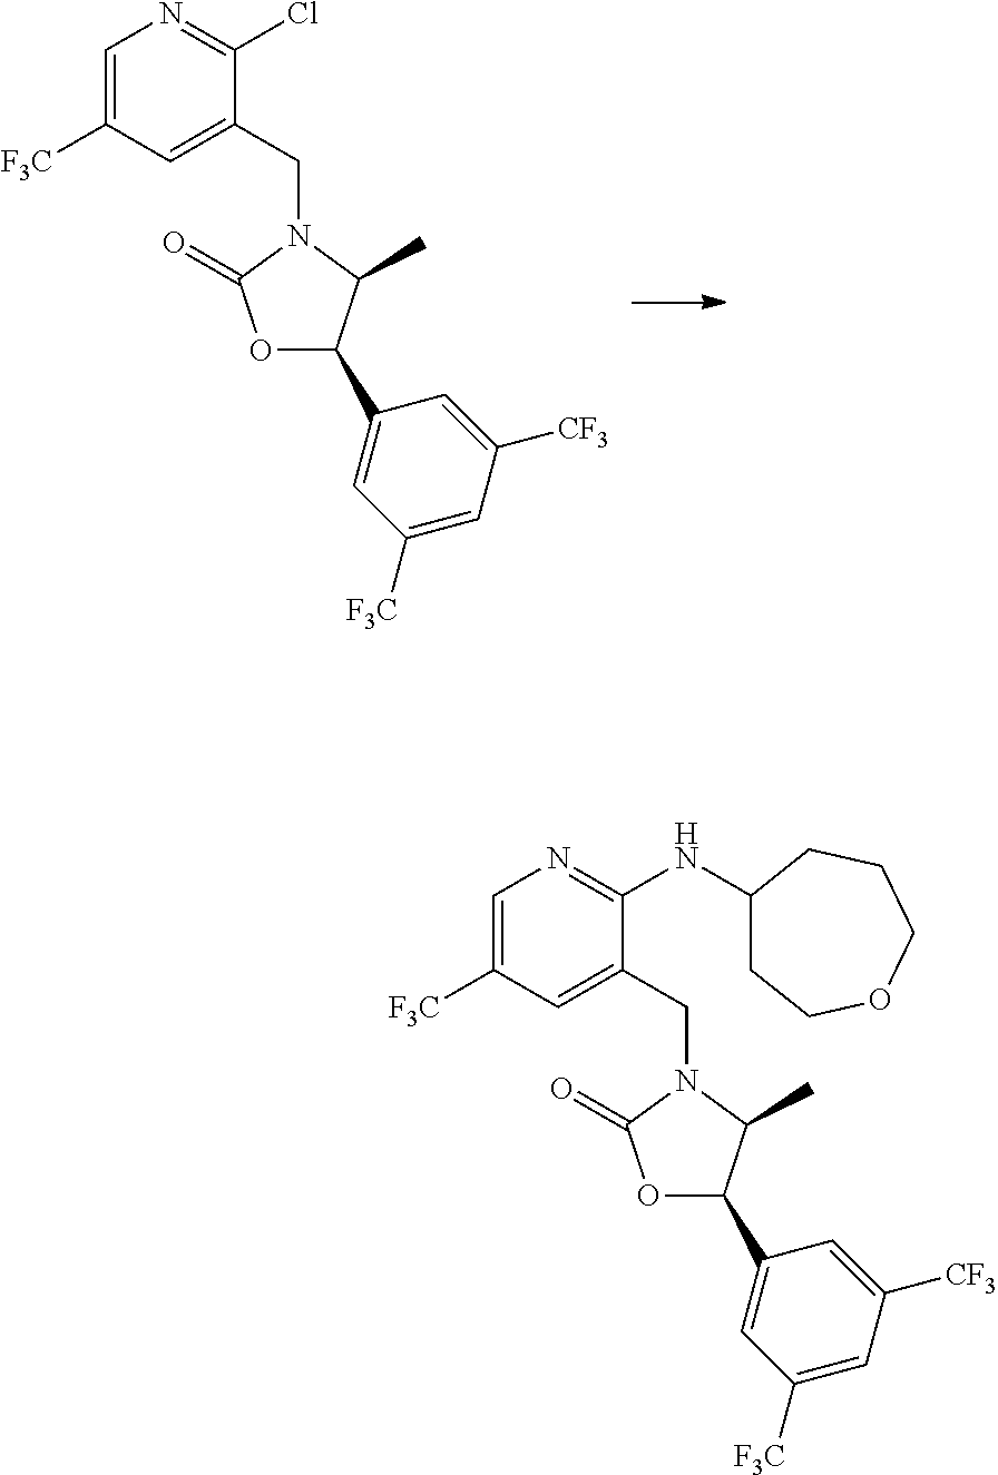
C1=C([F3C])C=C(CN2C(C)C(C3=CC([F3C])=CC([CF3])=C3)OC2=O)C(Cl)=N1.C1=C([F3C])C=C(CN2C(C)C(C3=CC([F3C])=CC([CF3])=C3)OC2=O)C(NC2CCOCCC2)=N1
